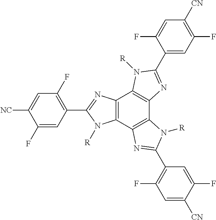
C1=C(C2=NC3=C(C4=C(C5=C3N([R])C(C3=C(F)C=C([CN])C(F)=C3)=N5)N([R])C(C3=C(F)C=C([NC])C(F)=C3)=N4)N2[R])C(F)=CC([CN])=C1F
